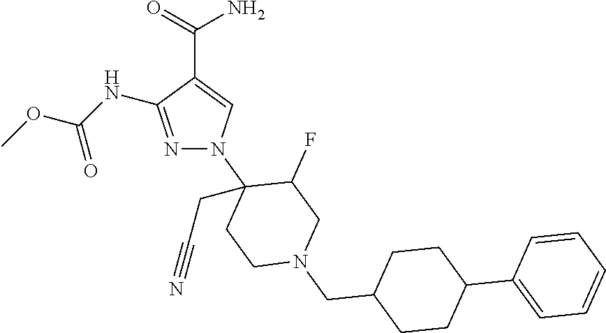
N1=C(NC(OC)=O)C(C(=O)N)=CN1C1(CC#N)CCN(CC2CCC(C3=CC=CC=C3)CC2)CC1F
